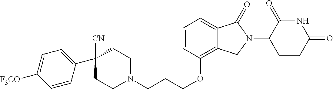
C1CN(CCCOC2=C3C(=CC=C2)C(=O)N(C2C(=O)NC(=O)CC2)C3)CCC1([CN])C1=CC=C([F3CO])C=C1
